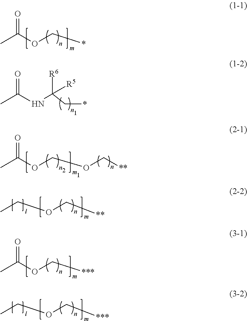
CC(OC*)=O.CC(NC(C*)([R6])[R5])=O.CCOC[**].CC(OC[***])=O.CCOC[***].CC(OCOC[**])=O
